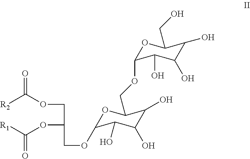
[R2]C(OCC(OC([R1])=O)COC1OC(COC2OC(CO)C(O)C(O)C2O)C(O)C(O)C1O)=O
